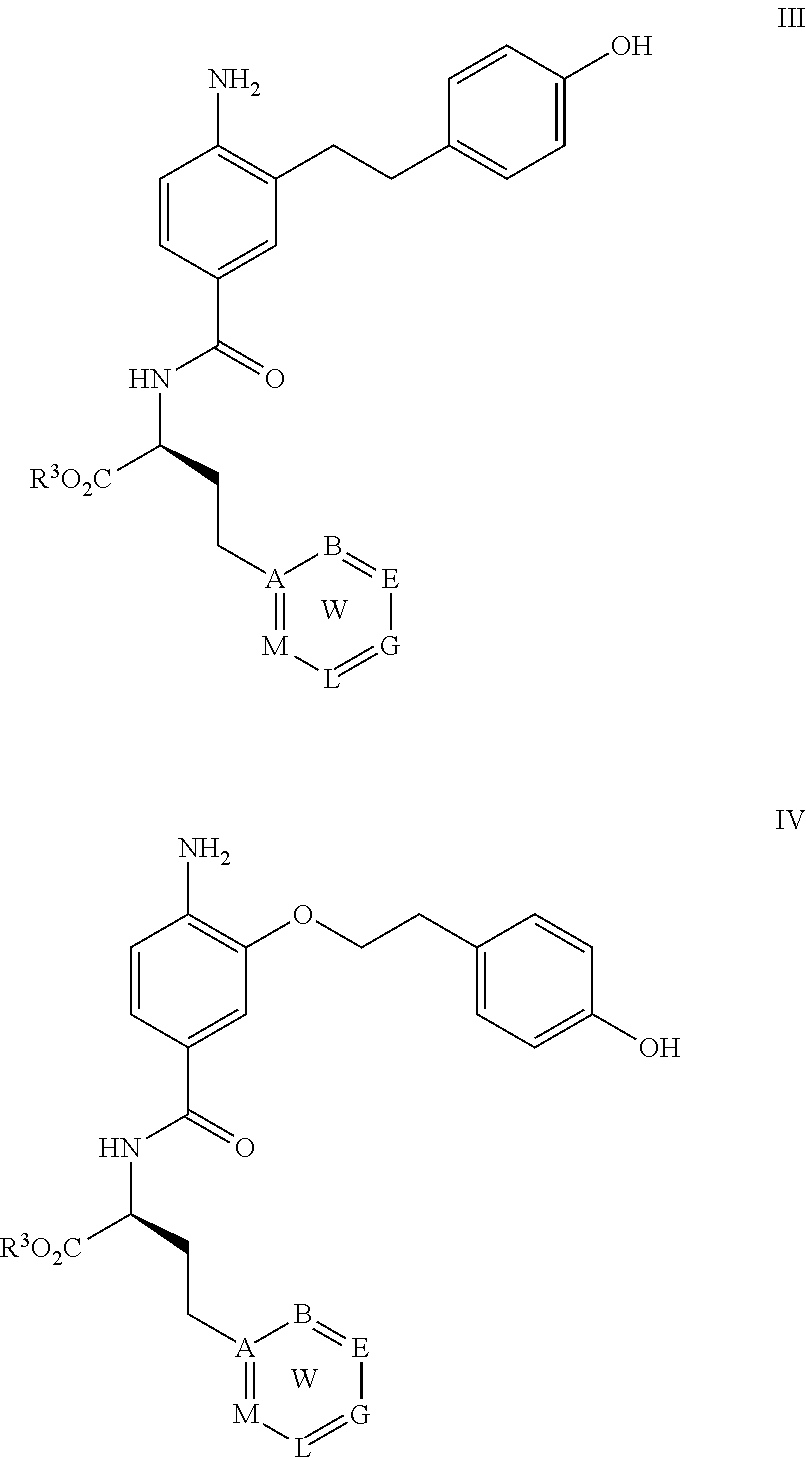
C1=CC(C(=O)NC([R3O2C])CC[A]2=[M][L]=[G][E]=B2)=CC(CCC2=CC=C(O)C=C2)=C1N.[W].C1=CC(C(=O)NC([R3O2C])CC[A]2=[M][L]=[G][E]=B2)=CC(OCCC2=CC=C(O)C=C2)=C1N.[W]
